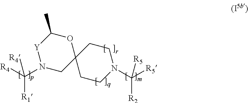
[Y]1N(C([R4])([R4])[R1])CC2(OC1C)CCN(C([R5])([R2])[R5])CC2
